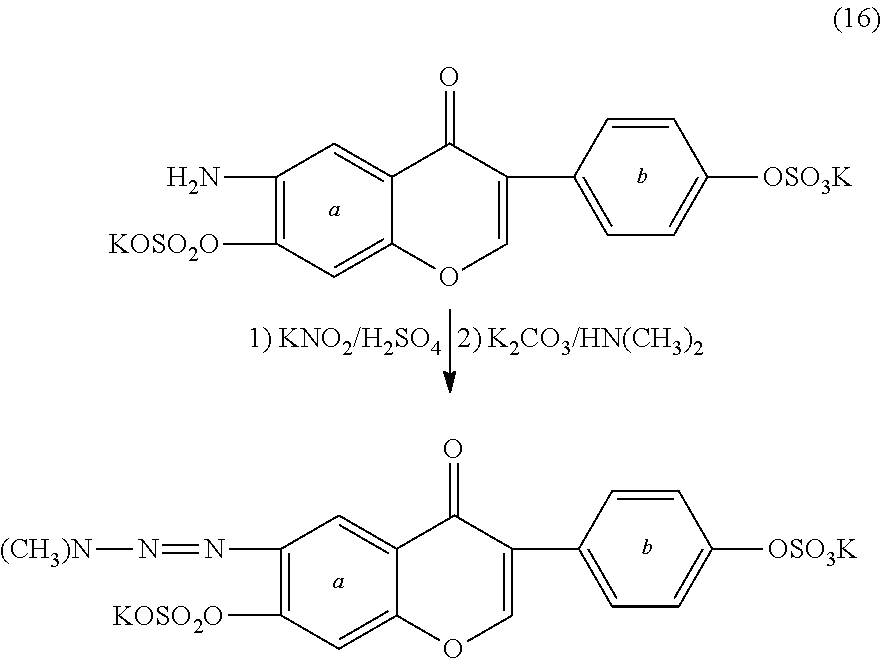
C1(N)=C([KOSO2O])C=C2C(=C1)C(=O)C(C1=CC=C([OSO3K])C=C1)=CO2.C1(N=N[(CH3)N])=C([KOSO2O])C=C2C(=C1)C(=O)C(C1=CC=C([OSO3K])C=C1)=CO2
